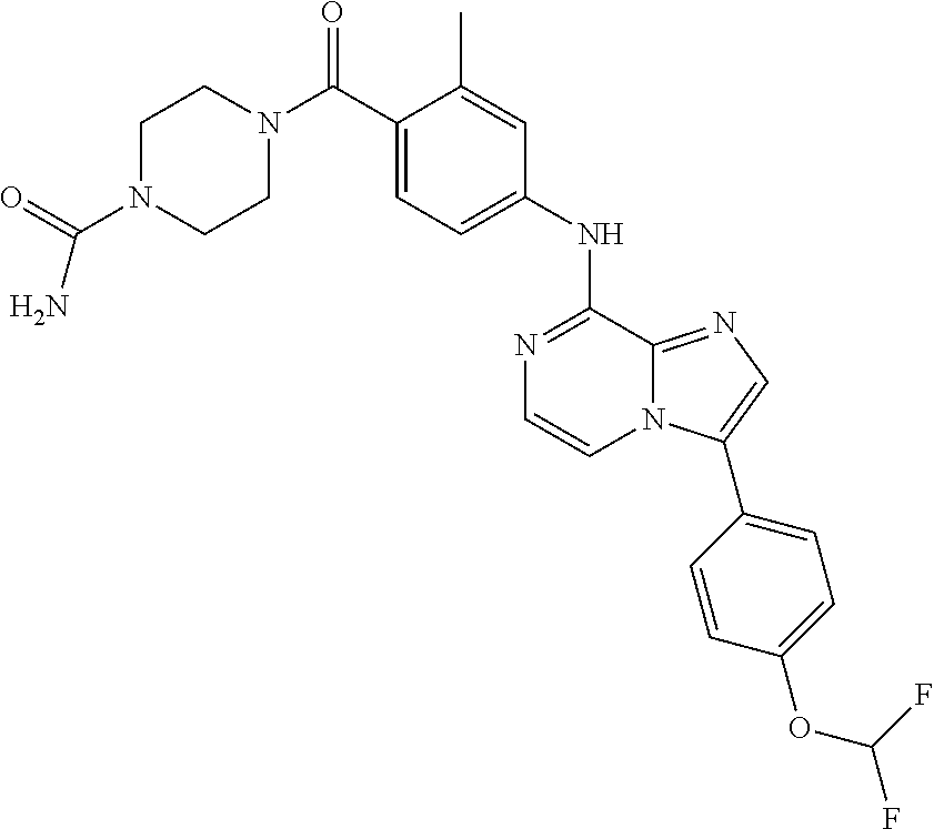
C1(NC2=NC=CN3C2=NC=C3C2=CC=C(OC(F)F)C=C2)=CC=C(C(N2CCN(C(=O)N)CC2)=O)C(C)=C1
